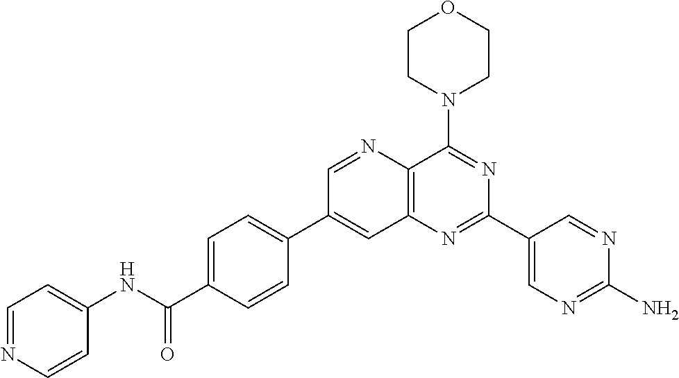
C1=C(C(NC2=CC=NC=C2)=O)C=CC(C2=CC3=C(C(N4CCOCC4)=NC(C4=CN=C(N)N=C4)=N3)N=C2)=C1
